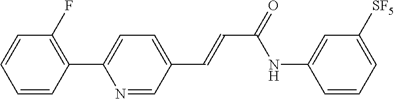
C1=CC(F)=C(C2=CC=C(C=CC(=O)NC3=CC([SF5])=CC=C3)C=N2)C=C1
